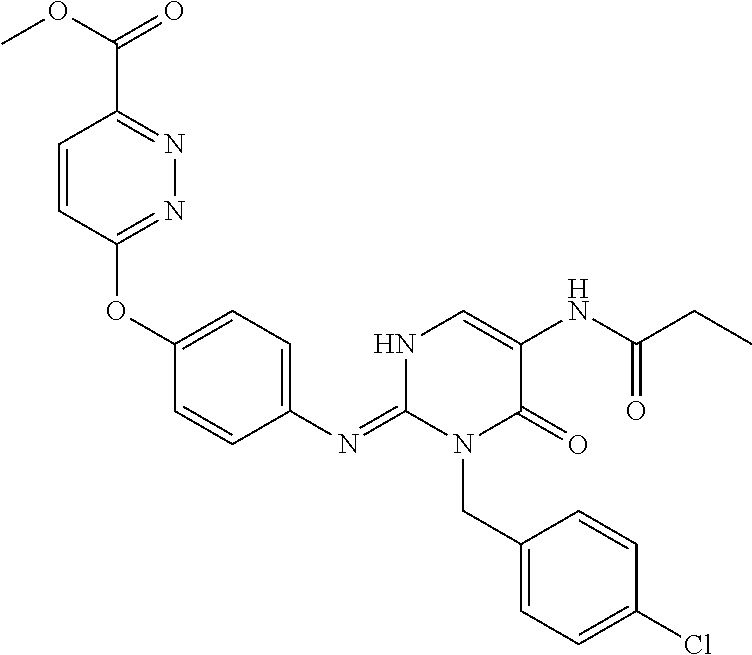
C1(OC2=NN=C(C(OC)=O)C=C2)=CC=C(N=C2N(CC3=CC=C(Cl)C=C3)C(=O)C(NC(CC)=O)=CN2)C=C1
